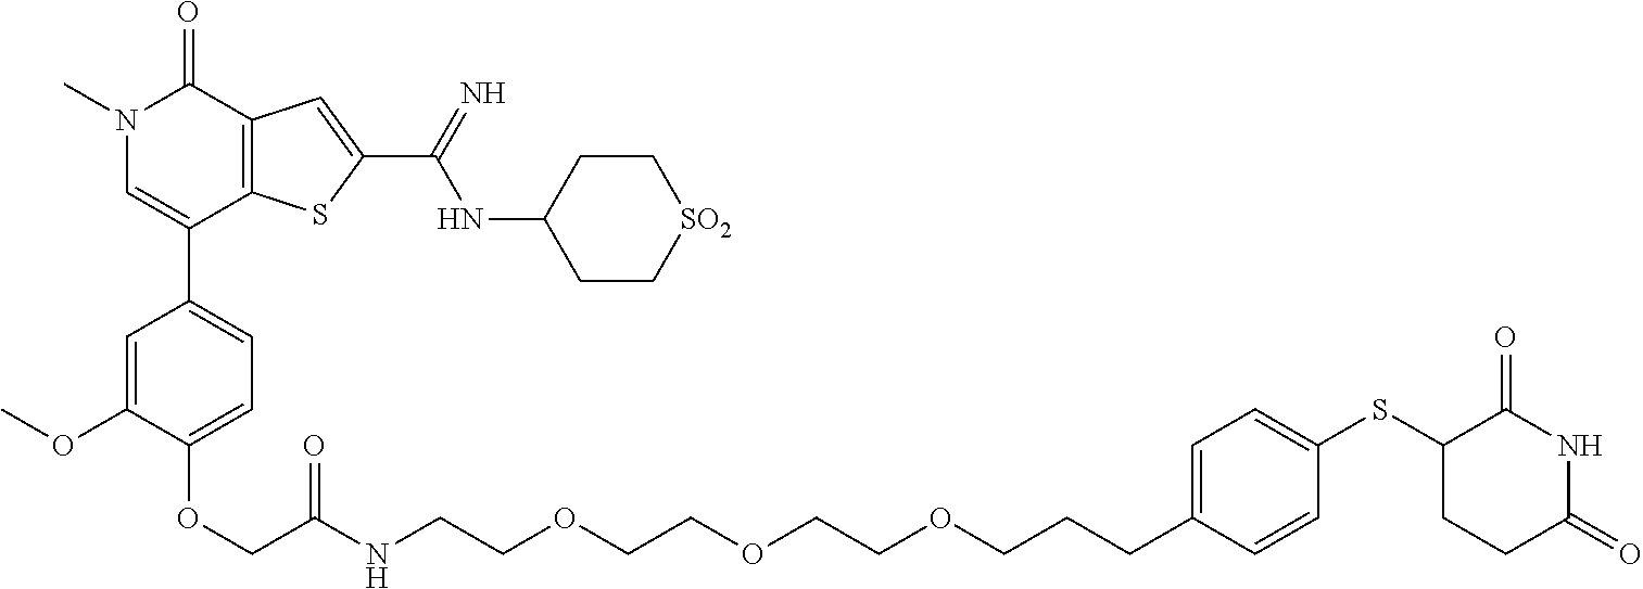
C(C(NCCOCCOCCOCCCC1=CC=C(SC2CCC(=O)NC2=O)C=C1)=O)OC1=CC=C(C2=CN(C)C(=O)C3=C2SC(C(=N)NC2CC[SO2]CC2)=C3)C=C1OC
